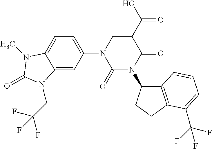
C1(=O)N(C2C3=C(CC2)C(C(F)(F)F)=CC=C3)C(=O)C(C(O)=O)=CN1C1=CC=C2C(=C1)N(CC(F)(F)F)C(=O)N2C
